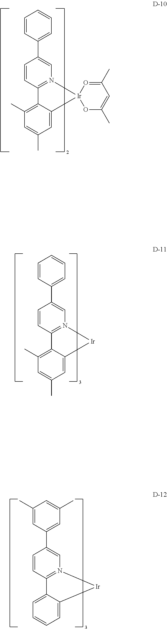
C1=CC=C2C(=C1)C1=N(C=C(C3=CC(C)=CC(C)=C3)C=C1)[Ir]2.C1=C(C)C=C2C(=C1C)C1=N(C=C(C3=CC=CC=C3)C=C1)[Ir]21OC(C)=CC(C)=O1.C1=C(C)C=C2C(=C1C)C1=N(C=C(C3=CC=CC=C3)C=C1)[Ir]2
